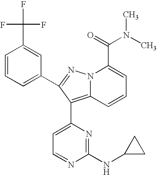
C1=CC=C(C2=NN3C(=C2C2=CC=NC(NC4CC4)=N2)C=CC=C3C(=O)N(C)C)C=C1C(F)(F)F
